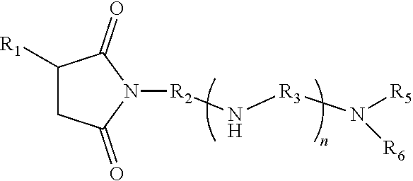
C1([R1])CC(=O)N([R2]N[R3]N([R5])[R6])C1=O
